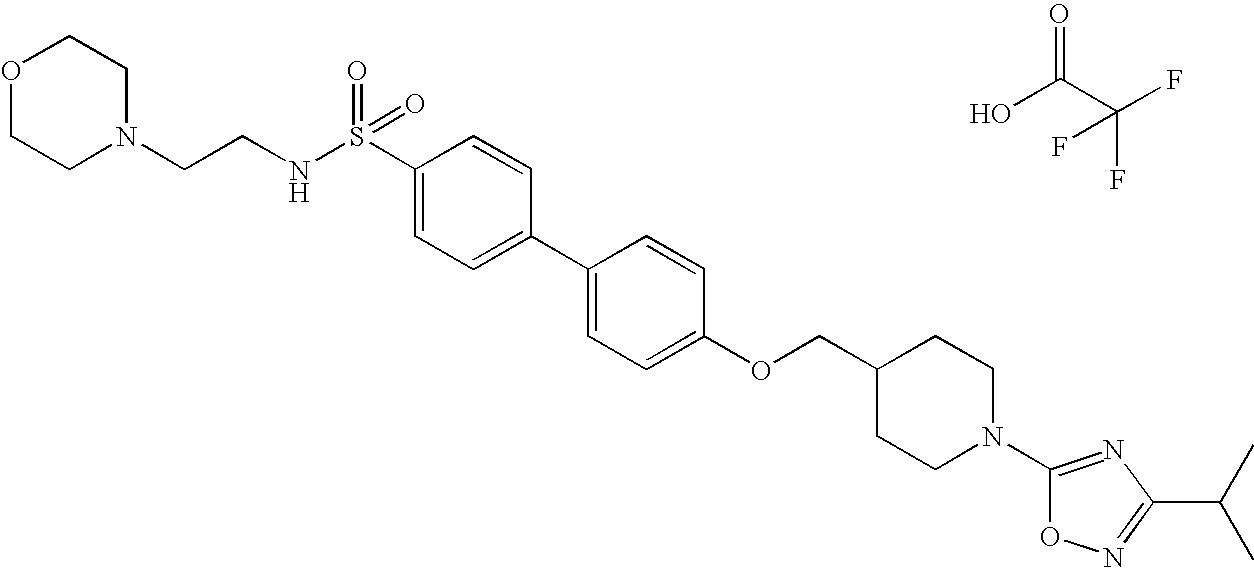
OC(C(F)(F)F)=O.S(C1=CC=C(C2=CC=C(OCC3CCN(C4=NC(C(C)C)=NO4)CC3)C=C2)C=C1)(NCCN1CCOCC1)(=O)=O
